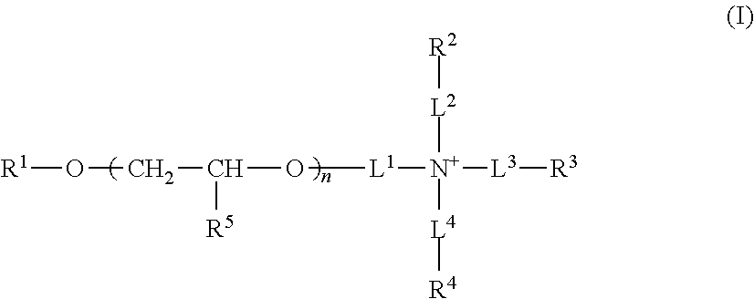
[R1]OCC(O[L1][N+]([L4][R4])([L2][R2])[L3][R3])[R5]
